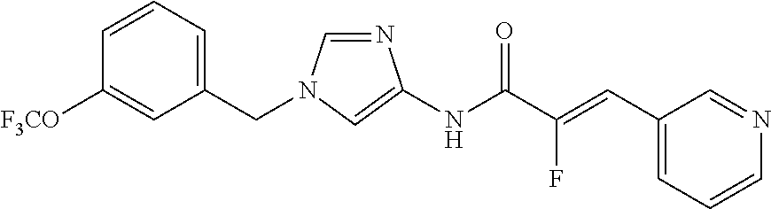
N1=CN(CC2=CC=CC([F3CO])=C2)C=C1NC(C(=CC1=CC=CN=C1)F)=O
